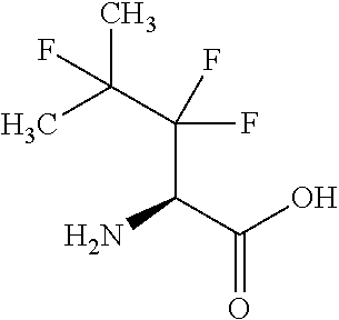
CC(C(C(C(O)=O)N)(F)F)(C)F
